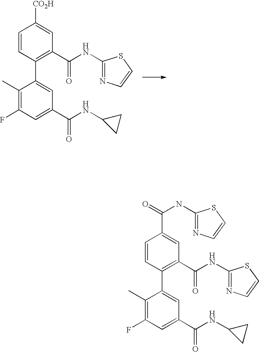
C1(C)=C(F)C=C(C(=O)NC2CC2)C=C1C1=C(C(NC2=NC=CS2)=O)C=C([CO2H])C=C1.C1(C)=C(F)C=C(C(=O)NC2CC2)C=C1C1=C(C(NC2=NC=CS2)=O)C=C(C(=O)NC2=NC=CS2)C=C1
